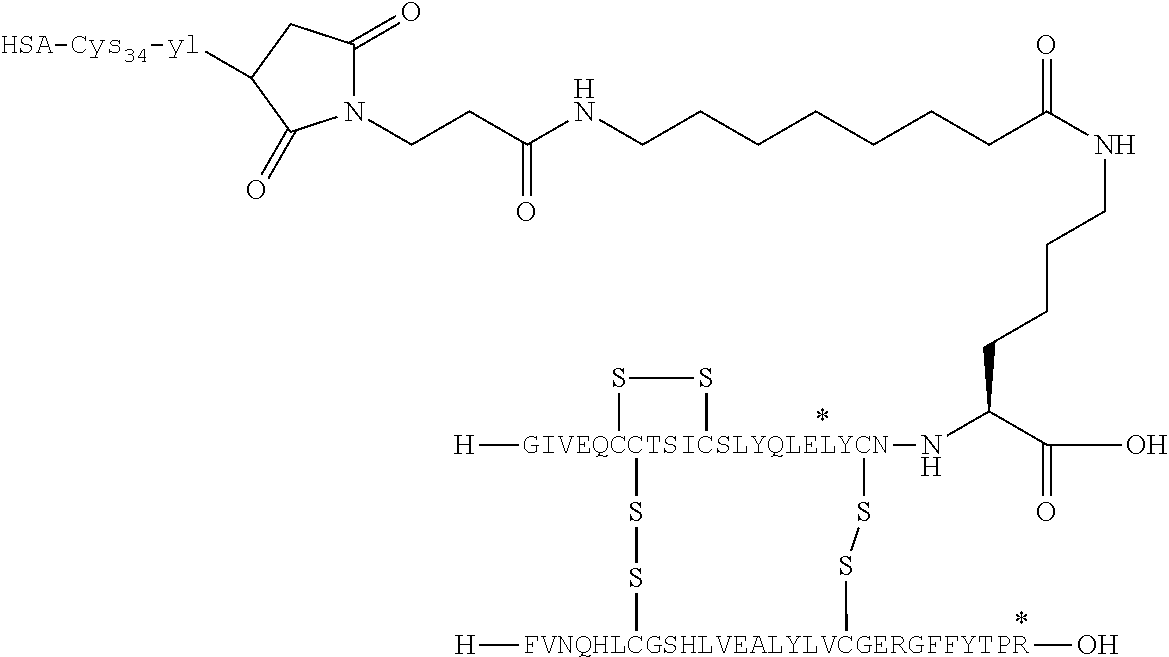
N1(CCC(NCCCCCCCC(NCCCCC(N[GIVEQCCTSICSLYQLELYCN]23([H])(SS[FVNQHLCGSHLVEALYLVCGERGFFYTPR]([H])(O)SS2)SS3)C(O)=O)=O)=O)C(=O)CC([HSA-Cys34-yl])C1=O
